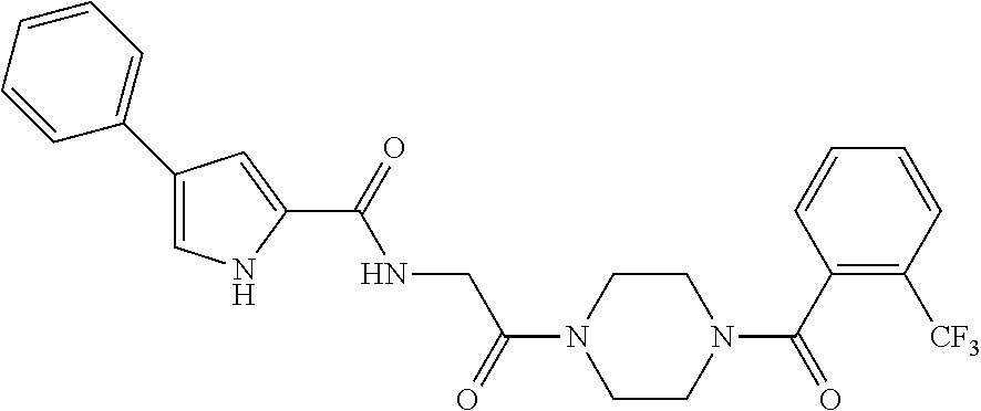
C(N1CCN(C(=O)CNC(C2=CC(C3=CC=CC=C3)=CN2)=O)CC1)(=O)C1=C([CF3])C=CC=C1
